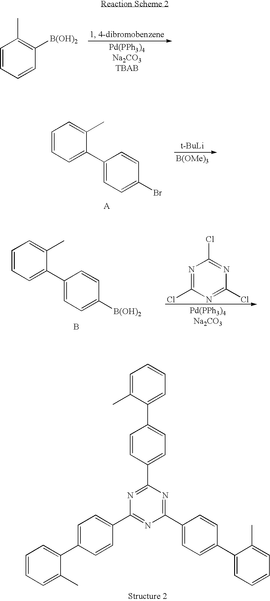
C1=C(C)C(C2=CC=C(C3=NC(C4=CC=C(C5=CC=CC=C5C)C=C4)=NC(C4=CC=C(C5=CC=CC=C5C)C=C4)=N3)C=C2)=CC=C1.C1=CC=CC([B(OH)2])=C1C.C1=CC=C(C2=CC=C(Br)C=C2)C(C)=C1.[t-BuLi].[B(OMe)3].C1=CC=C(C2=CC=C([B(OH)2])C=C2)C(C)=C1.B.N1=C(Cl)N=C(Cl)N=C1Cl
